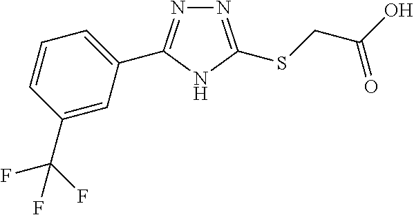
N1=C(SCC(O)=O)NC(C2=CC=CC(C(F)(F)F)=C2)=N1
